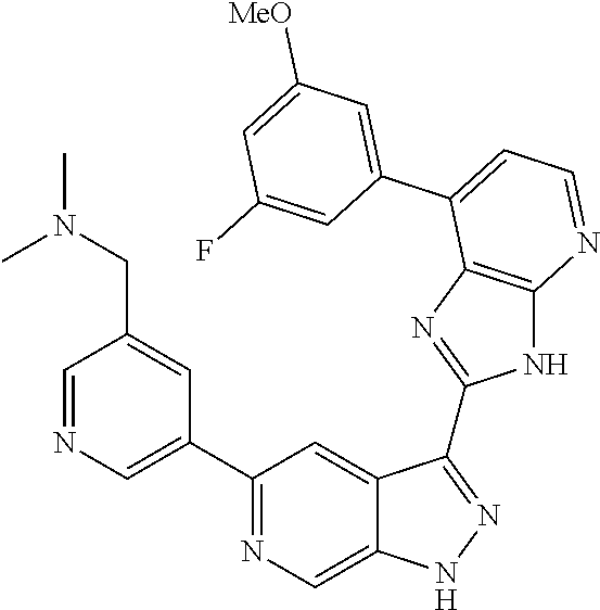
C1(C2=NC=C3C(=C2)C(C2=NC4=C(N2)N=CC=C4C2=CC([MeO])=CC(F)=C2)=NN3)=CN=CC(CN(C)C)=C1
